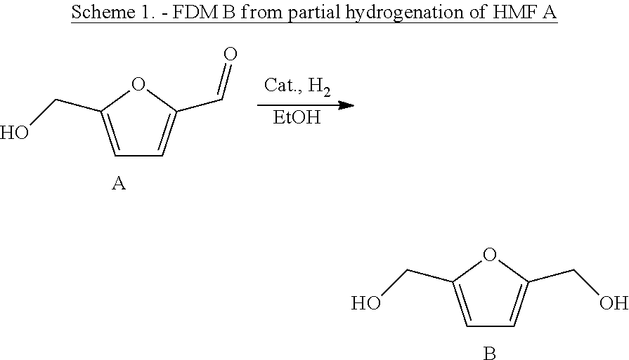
C1=C(CO)OC(CO)=C1.B.C1=C(CO)OC(C=O)=C1.[A].[EtOH]
